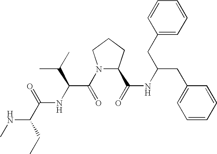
CNC(C(=O)NC(C(N1C(C(NC(CC2=CC=CC=C2)CC2=CC=CC=C2)=O)CCC1)=O)C(C)C)CC
